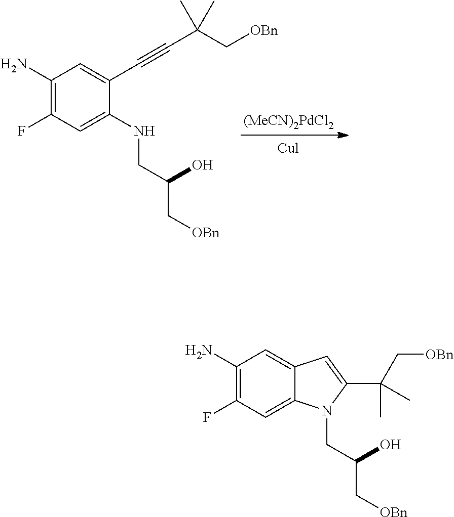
C1(N)=C(F)C=C2C(=C1)C=C(C(C[OBn])(C)C)N2CC(C[OBn])O.C1(N)=C(F)C=C(NCC(C[OBn])O)C(C#CC(C[OBn])(C)C)=C1.[(MeCN)2PdCl2]
